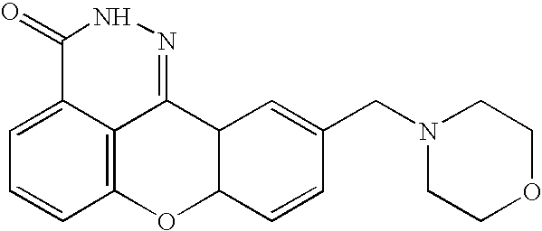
C1=C2C3=C(C=C1)OC1C(C3=NNC2=O)C=C(CN2CCOCC2)C=C1
